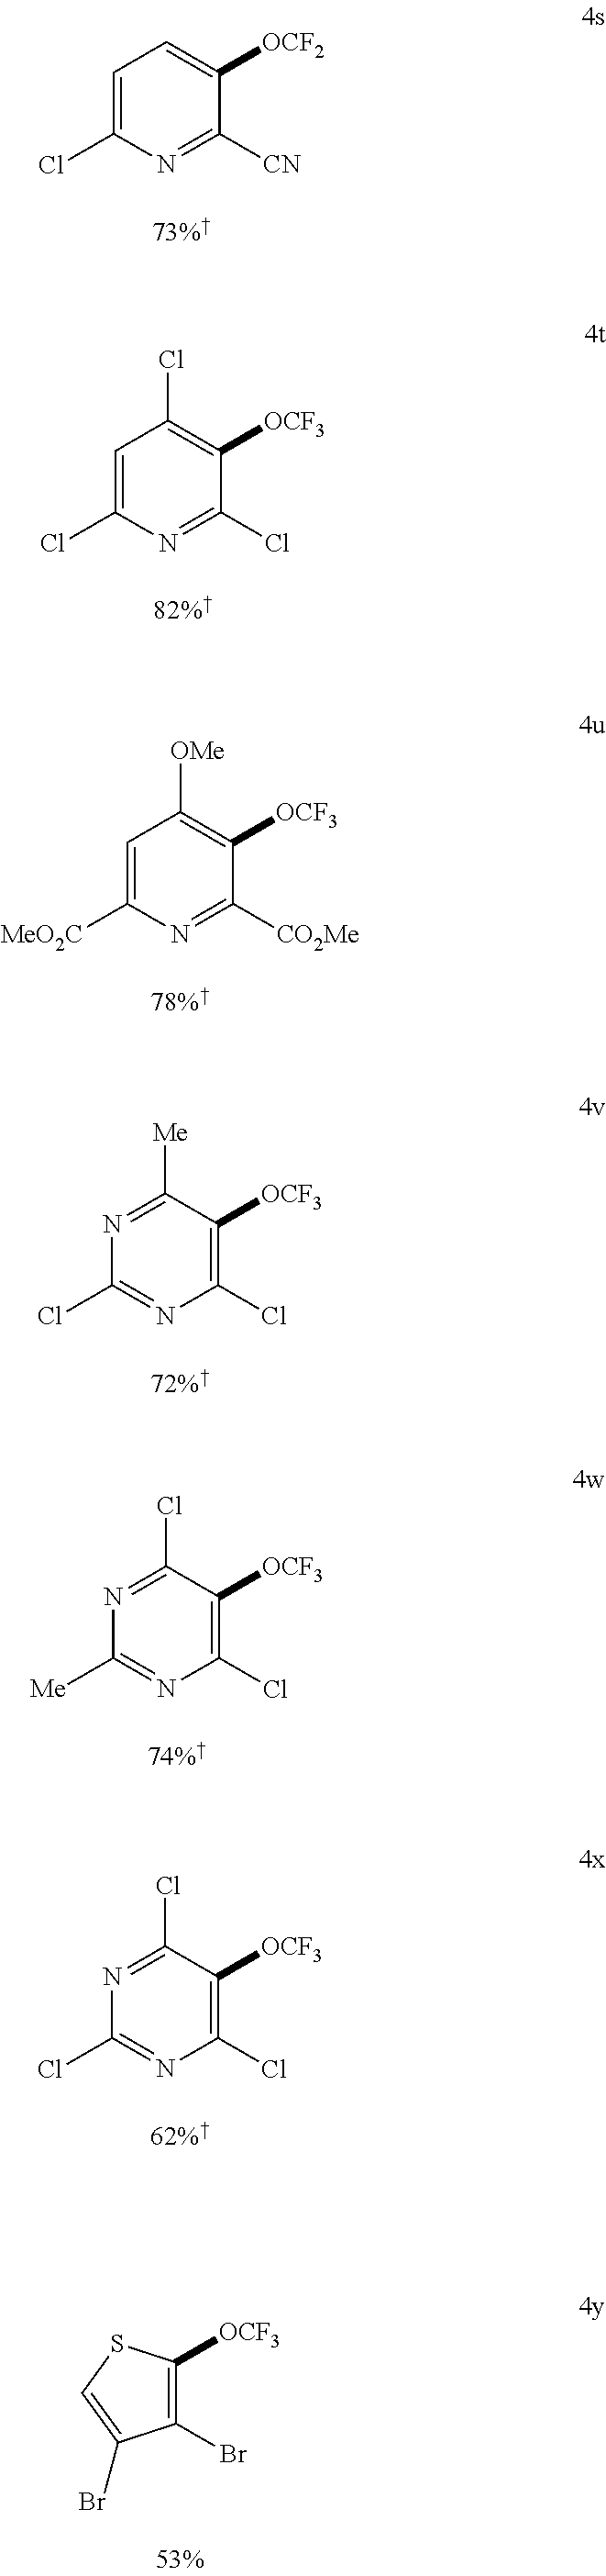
C1=C(Cl)N=C([CN])C([OCF2])=C1.C1=C(Cl)N=C(Cl)C([OCF3])=C1Cl.C1=C([MeO2C])N=C([CO2Me])C([OCF3])=C1[OMe].N1=C([Me])C([OCF3])=C(Cl)N=C1Cl.N1=C(Cl)C([OCF3])=C(Cl)N=C1[Me].N1=C(Cl)C([OCF3])=C(Cl)N=C1Cl.C1(Br)=C([OCF3])SC=C1Br
